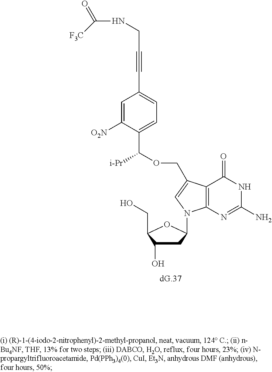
C1C(O)C(CO)OC1N1C2=C(C(=O)NC(N)=N2)C(COC([i-Pr])C2=CC=C(C#CCNC(=O)[F3C])C=C2[O2N])=C1
